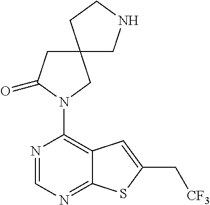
N1=CN=C2C(=C1N1C(=O)CC3(C1)CNCC3)C=C(C[CF3])S2
